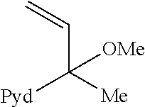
C(C([Me])([Pyd])[OMe])=C
